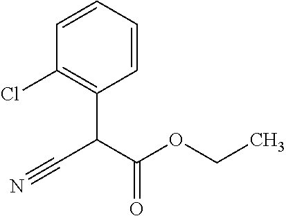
C1=CC=CC(C(C(OCC)=O)C#N)=C1Cl
